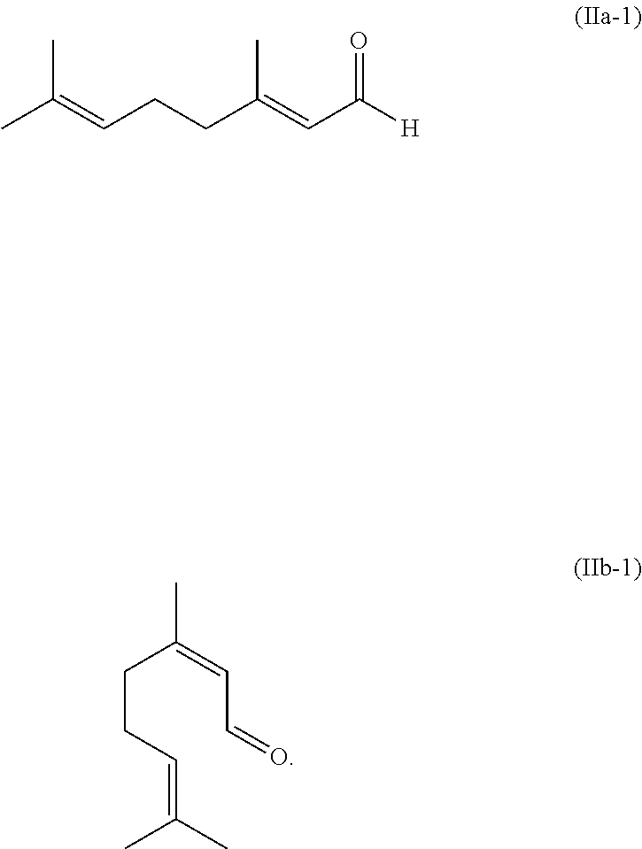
CC(=CCCC(=CC([H])=O)C)C.C(CC=C(C)C)C(=CC=O)C
